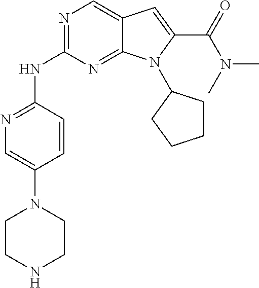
N1=C(NC2=NC=C3C(=N2)N(C2CCCC2)C(C(=O)N(C)C)=C3)C=CC(N2CCNCC2)=C1
